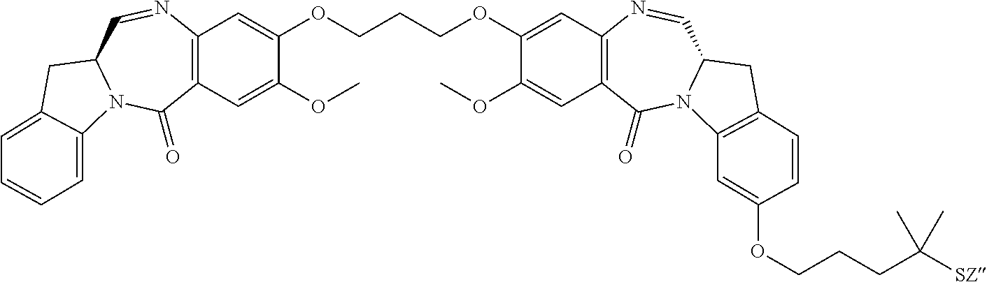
C12=C(C=C(OC)C(OCCCOC3=CC4=C(C=C3OC)C(=O)N3C(C=N4)CC4=C3C=C(OCCCC([SZ])(C)C)C=C4)=C1)C(=O)N1C(C=N2)CC2=CC=CC=C12
